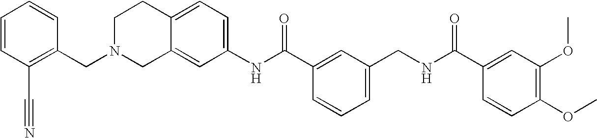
C12=CC(NC(C3=CC(CNC(C4=CC(OC)=C(OC)C=C4)=O)=CC=C3)=O)=CC=C1CCN(CC1=C(C#N)C=CC=C1)C2
